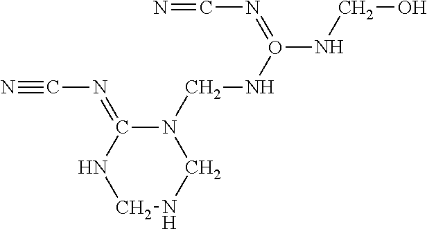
N#CN=C1NCNCN1CNO(NCO)=NC=N
